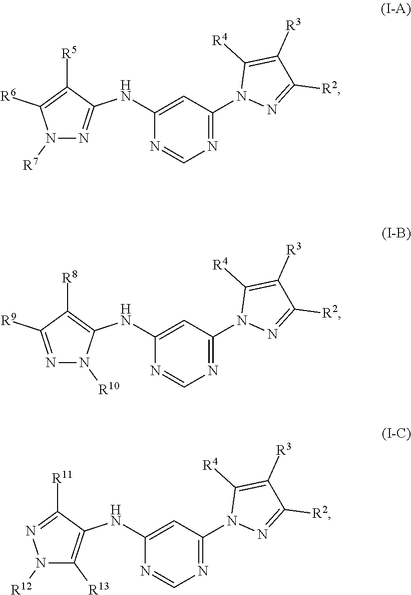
N1([R7])N=C(NC2=CC(N3N=C([R2])C([R3])=C3[R4])=NC=N2)C([R5])=C1[R6].N1=C([R9])C([R8])=C(NC2=CC(N3N=C([R2])C([R3])=C3[R4])=NC=N2)N1[R10].N1([R12])C([R13])=C(NC2=CC(N3N=C([R2])C([R3])=C3[R4])=NC=N2)C([R11])=N1
